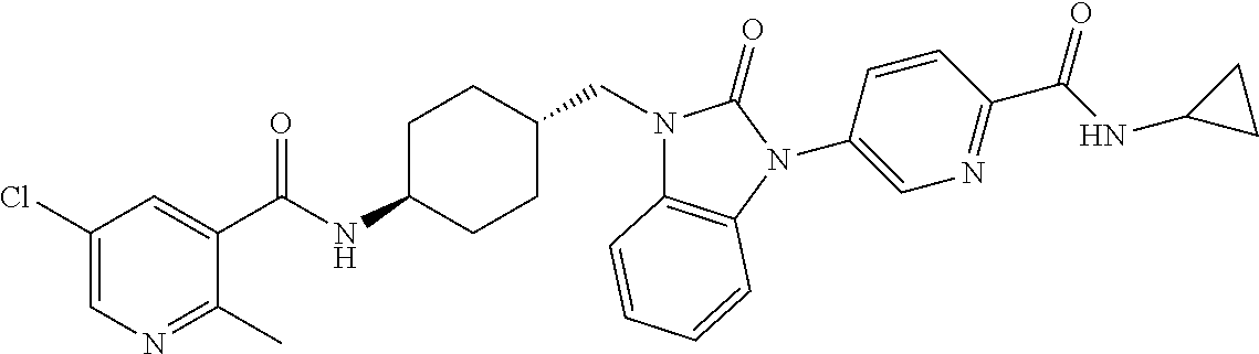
C1(Cl)=CN=C(C)C(C(NC2CCC(CN3C4=C(N(C5=CN=C(C(NC6CC6)=O)C=C5)C3=O)C=CC=C4)CC2)=O)=C1
